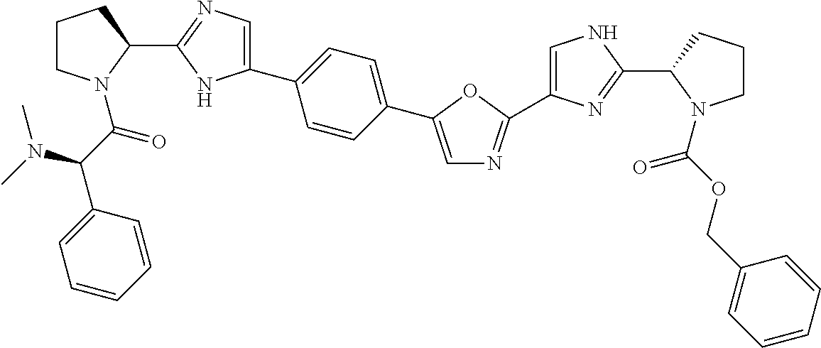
C1=C(C2=CC=C(C3=CN=C(C4CCCN4C(C(C4=CC=CC=C4)N(C)C)=O)N3)C=C2)OC(C2=CNC(C3N(C(OCC4=CC=CC=C4)=O)CCC3)=N2)=N1
